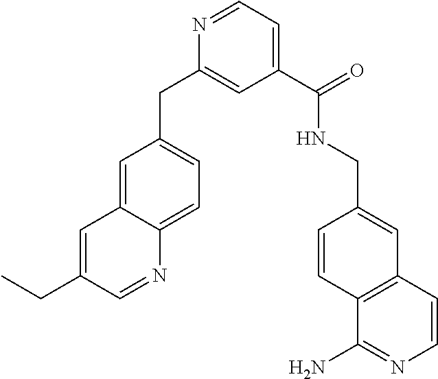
C1(C(=O)NCC2=CC3=C(C=C2)C(N)=NC=C3)=CC=NC(CC2=CC=C3C(=C2)C=C(CC)C=N3)=C1
